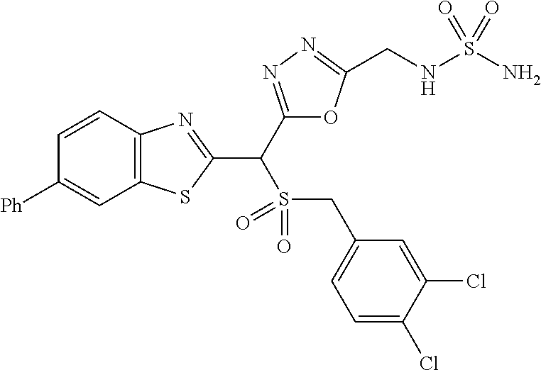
C12=C(C=CC([Ph])=C1)N=C(C(C1=NN=C(CNS(N)(=O)=O)O1)S(CC1=CC=C(Cl)C(Cl)=C1)(=O)=O)S2
